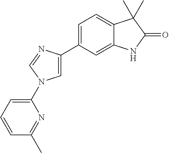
C1=CC=C(N2C=C(C3=CC=C4C(=C3)NC(=O)C4(C)C)N=C2)N=C1C
